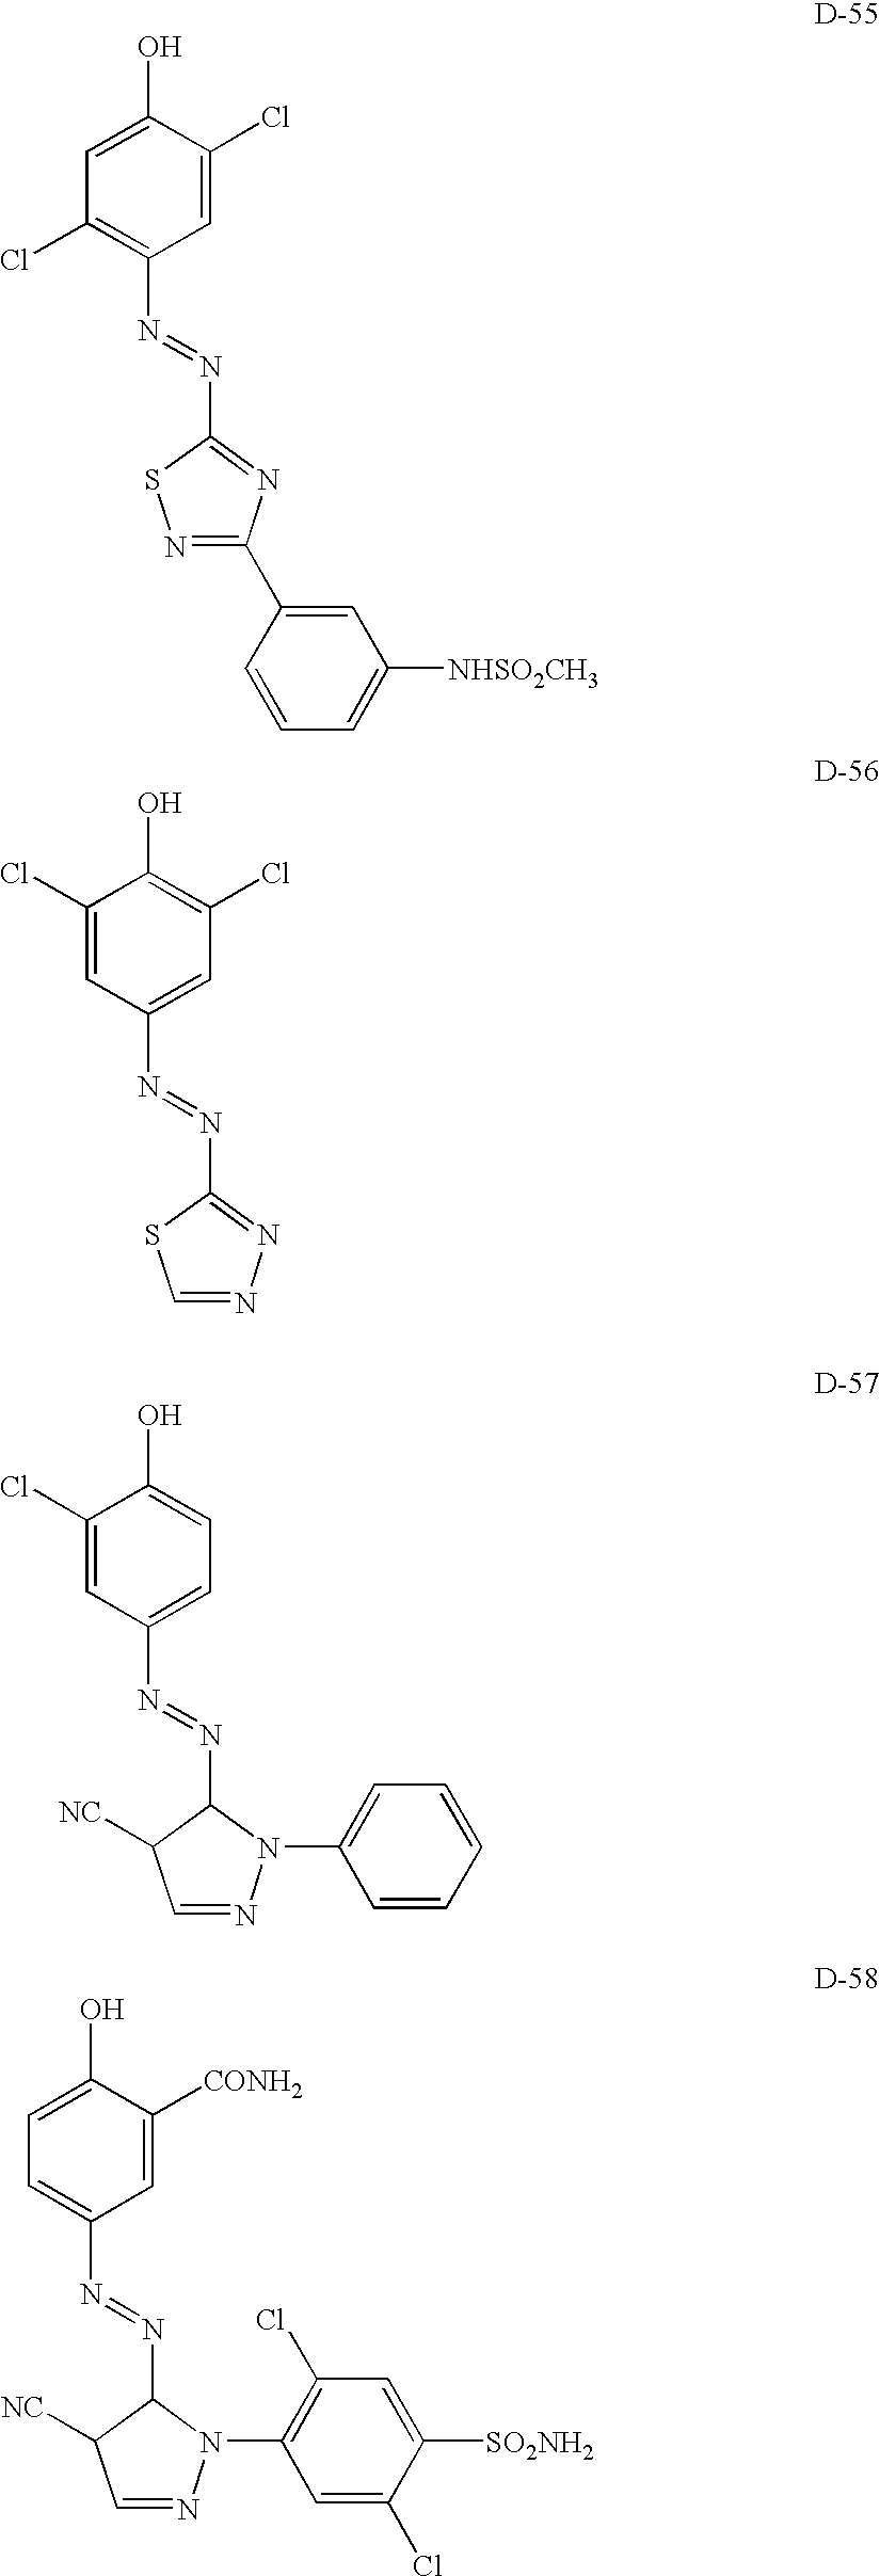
C1=C(Cl)C(O)=CC(Cl)=C1N=NC1=NC(C2=CC([NHSO2CH3])=CC=C2)=NS1.C1(Cl)=CC(N=NC2=NN=CS2)=CC(Cl)=C1O.C1(Cl)=CC(N=NC2C([NC])C=NN2C2=CC=CC=C2)=CC=C1O.C1=C(O)C([CONH2])=CC(N=NC2C([NC])C=NN2C2=C(Cl)C=C([SO2NH2])C(Cl)=C2)=C1
